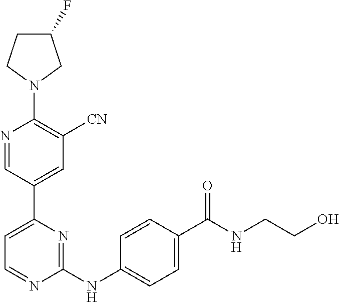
C1(F)CCN(C2=C([CN])C=C(C3=CC=NC(NC4=CC=C(C(NCCO)=O)C=C4)=N3)C=N2)C1
